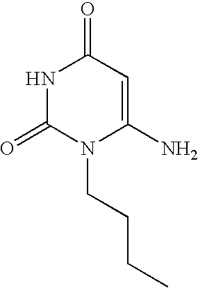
N1C(=O)N(CCCC)C(N)=CC1=O
